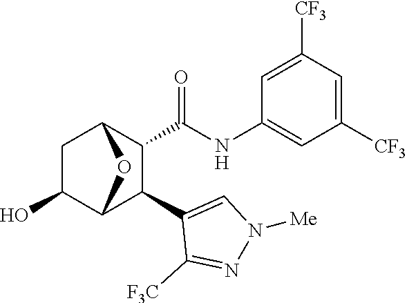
C1C(O)C2C(C3=CN([Me])N=C3[F3C])C(C(=O)NC3=CC([CF3])=CC([CF3])=C3)C1O2
